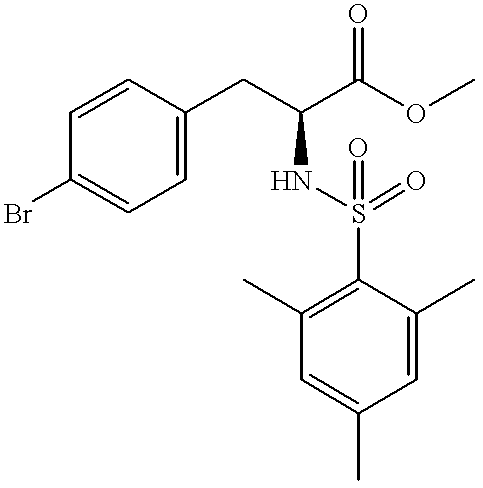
BrC1=CC=C(CC(C(OC)=O)NS(=O)(=O)C2=C(C)C=C(C)C=C2C)C=C1
